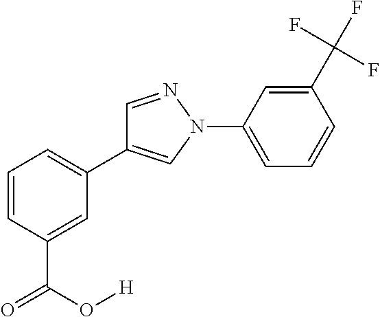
C1=CC=C(C2=CN(C3=CC=CC(C(F)(F)F)=C3)N=C2)C=C1C(=O)O[H]
